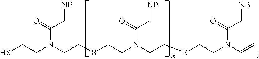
S(CCN(C=C)C(=O)C[NB])CCN(CCSCCN(CCS)C(=O)C[NB])C(=O)C[NB]
